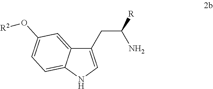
C12=CC(O[R2])=CC=C1NC=C2CC(N)[R]
